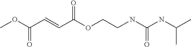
COC(C=CC(OCCNC(NC(C)C)=O)=O)=O
